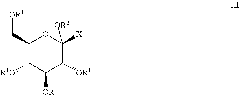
C1(C[OR1])C([R1O])C([OR1])C([OR1])C([X])([OR2])O1
